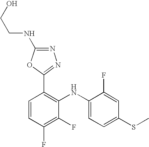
C1(F)=C(F)C(NC2=CC=C(SC)C=C2F)=C(C2=NN=C(NCCO)O2)C=C1
